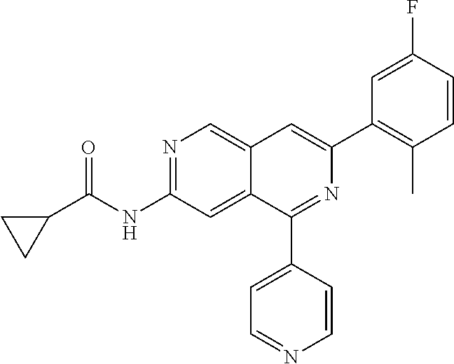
N1=C(NC(C2CC2)=O)C=C2C(=C1)C=C(C1=C(C)C=CC(F)=C1)N=C2C1=CC=NC=C1
